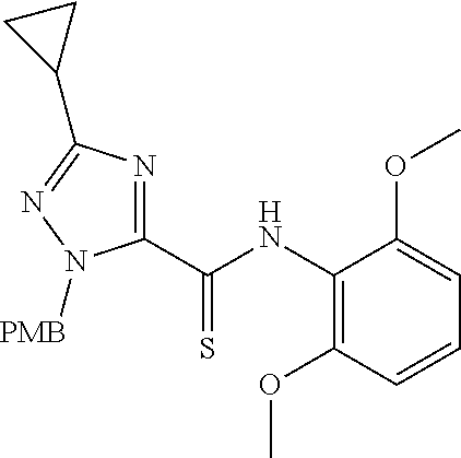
C1(NC(=S)C2=NC(C3CC3)=NN2[PMB])=C(OC)C=CC=C1OC
